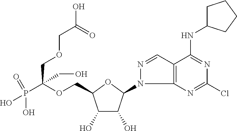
C(OCC1C(O)C(O)C(N2C3=C(C=N2)C(NC2CCCC2)=NC(Cl)=N3)O1)(CO)(P(=O)(O)O)COCC(O)=O
